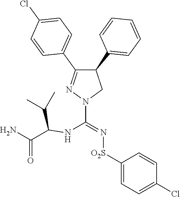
C1=CC(C2C(C3=CC=C(Cl)C=C3)=NN(C(NC(C(N)=O)C(C)C)=N[O2S]C3=CC=C(Cl)C=C3)C2)=CC=C1
